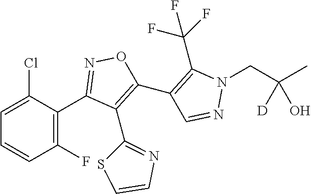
C1(C2=NOC(C3=C(C(F)(F)F)N(CC(C)([D])O)N=C3)=C2C2=NC=CS2)=C(F)C=CC=C1Cl
